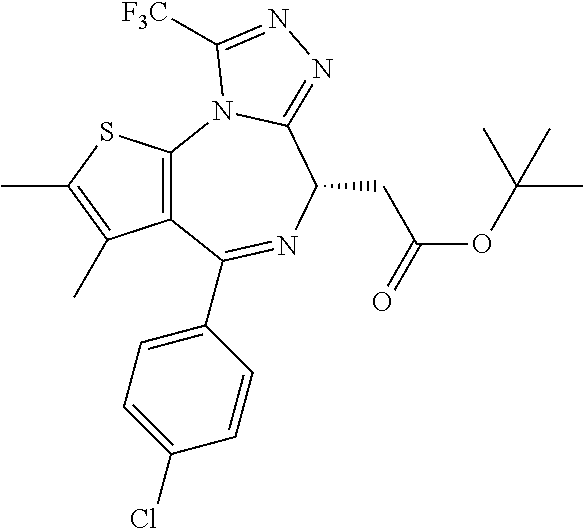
C12=C(SC(C)=C1C)N1C(=NN=C1[F3C])C(CC(OC(C)(C)C)=O)N=C2C1=CC=C(Cl)C=C1
